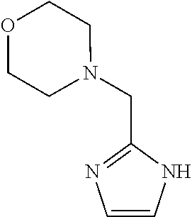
C1=CNC(CN2CCOCC2)=N1
